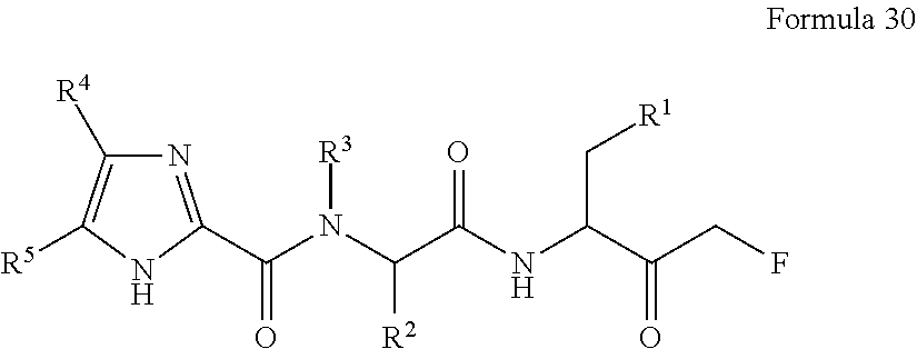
N1=C(C(N(C(C(NC(C[R1])C(=O)CF)=O)[R2])[R3])=O)NC([R5])=C1[R4]
